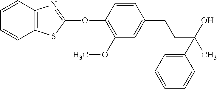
C1(OC2=NC3=C(S2)C=CC=C3)=C(OC)C=C(CCC(C)(O)C2=CC=CC=C2)C=C1
